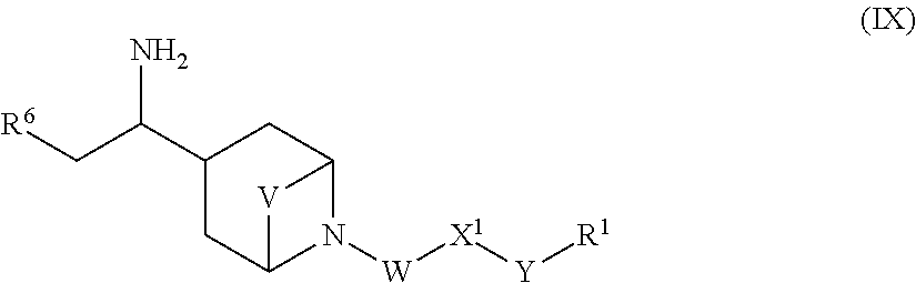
[R6]CC(C1CC2N([W][X1][Y][R1])C(C1)[V]2)N
